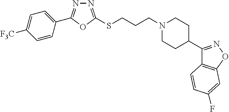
N1=C(SCCCN2CCC(C3=NOC4=C3C=CC(F)=C4)CC2)OC(C2=CC=C([F3C])C=C2)=N1
